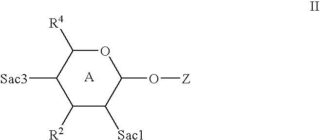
C1([Sac3])C([R2])C([Sac1])C(O[Z])OC1[R4]
